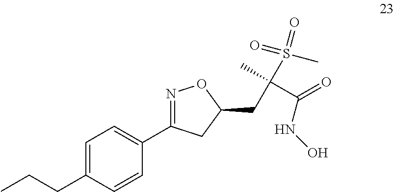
C(C1=CC=C(C2=NOC(CC(C(NO)=O)(S(=O)(C)=O)C)C2)C=C1)CC
